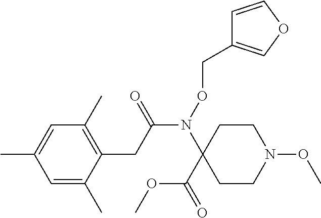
C1=C(C)C=C(C)C(CC(N(OCC2=COC=C2)C2(C(=O)OC)CCN(OC)CC2)=O)=C1C
